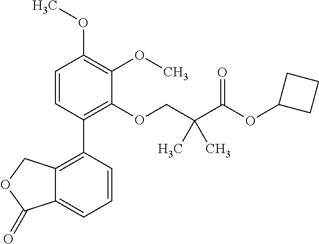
C1=CC(C2=C3C(=CC=C2)C(=O)OC3)=C(OCC(C(OC2CCC2)=O)(C)C)C(OC)=C1OC
